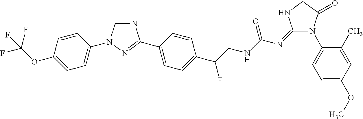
N1=CN(C2=CC=C(OC(F)(F)F)C=C2)N=C1C1=CC=C(C(CNC(N=C2N(C3=CC=C(OC)C=C3C)C(=O)CN2)=O)F)C=C1
